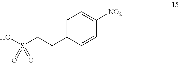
OS(CCC1=CC=C([NO2])C=C1)(=O)=O
